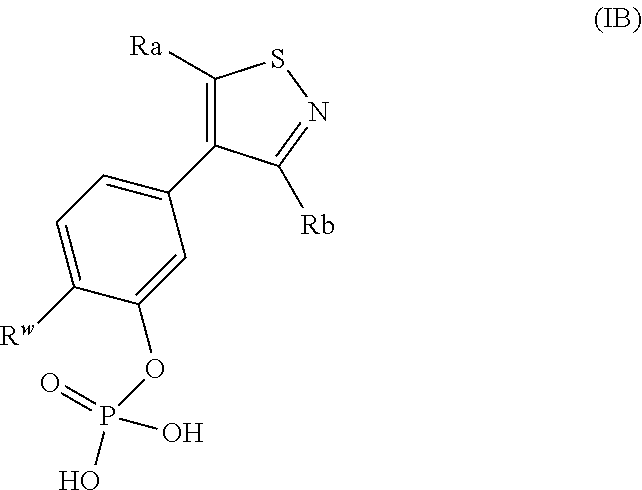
C1=C(C2=C([Ra])SN=C2[Rb])C=C(OP(=O)(O)O)C([Rw])=C1
